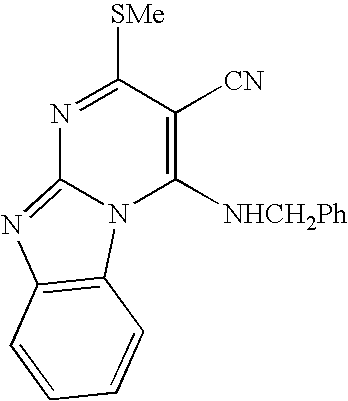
N1=C([SMe])C([CN])=C([NHCH2Ph])N2C1=NC1=C2C=CC=C1
